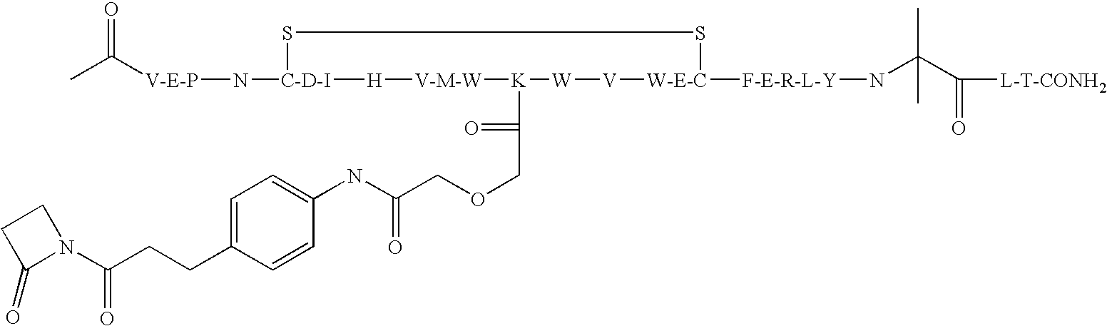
[V-E-P](N[C-D-I]1SS[W-E-C]([F-E-R-L-Y]NC(C([L-T-CONH2])=O)(C)C)[V][W][K](C(COCC(NC2=CC=C(CCC(N3C(=O)CC3)=O)C=C2)=O)=O)[V-M-W][H]1)C(C)=O
